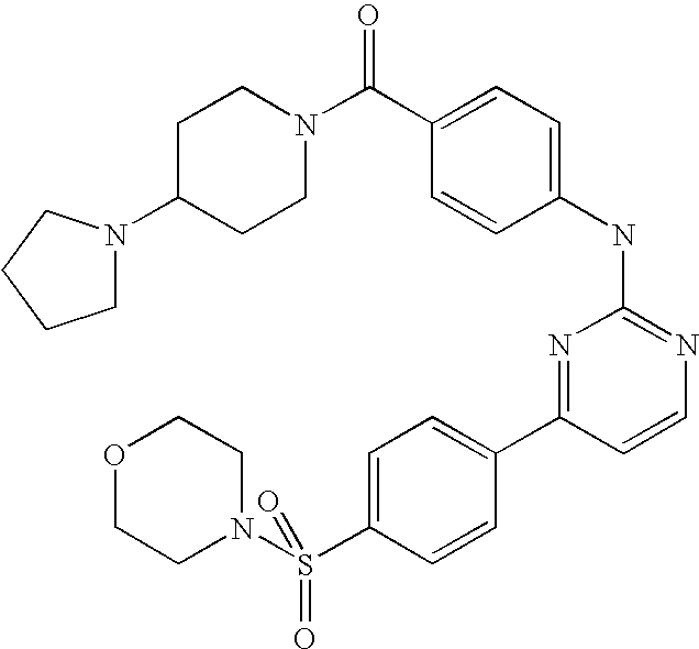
C1C(N2CCCC2)CCN(C(C2=CC=C(NC3=NC=CC(C4=CC=C(S(N5CCOCC5)(=O)=O)C=C4)=N3)C=C2)=O)C1
